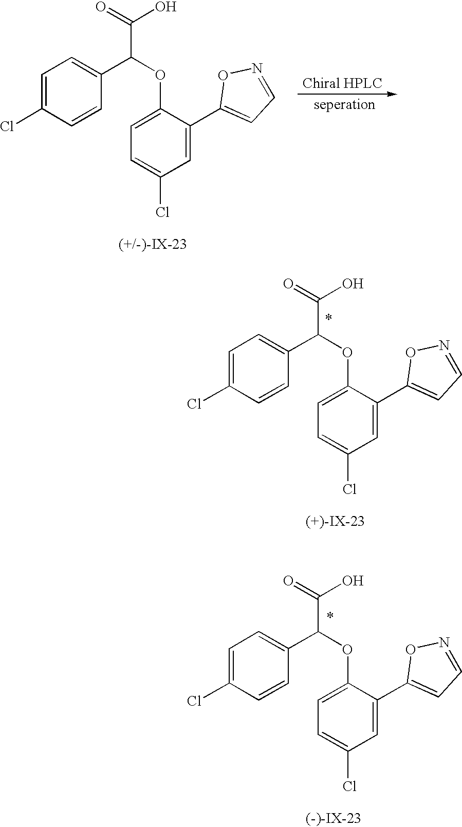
C1=C(Cl)C=CC(C(OC2=CC=C(Cl)C=C2C2=CC=NO2)C(O)=O)=C1.C1=C(Cl)C=CC(C(OC2=CC=C(Cl)C=C2C2=CC=NO2)C(O)=O)=C1.C1=C(Cl)C=CC(C(OC2=CC=C(Cl)C=C2C2=CC=NO2)C(O)=O)=C1
